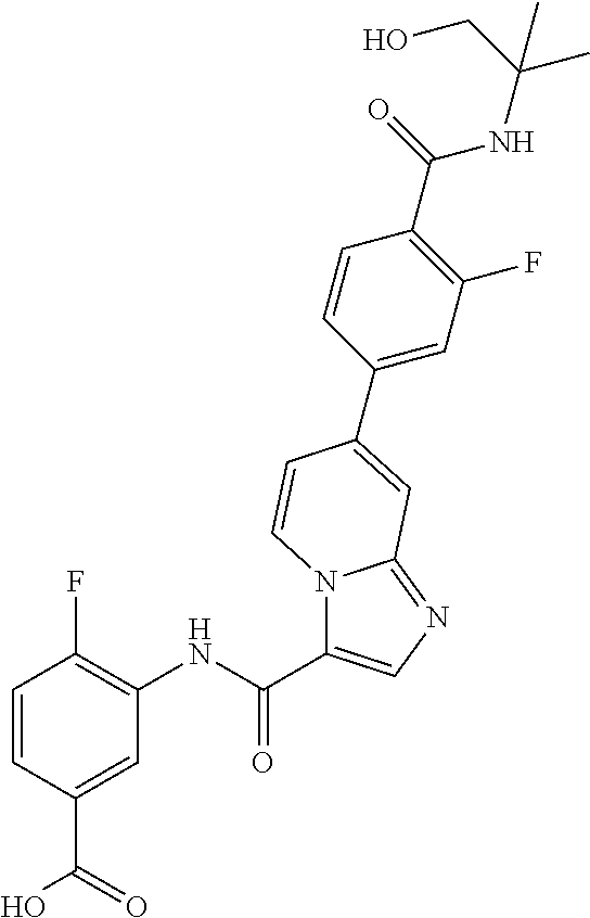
C1=CC(C(=O)O)=CC(NC(C2=CN=C3N2C=CC(C2=CC(F)=C(C(=O)NC(C)(CO)C)C=C2)=C3)=O)=C1F
